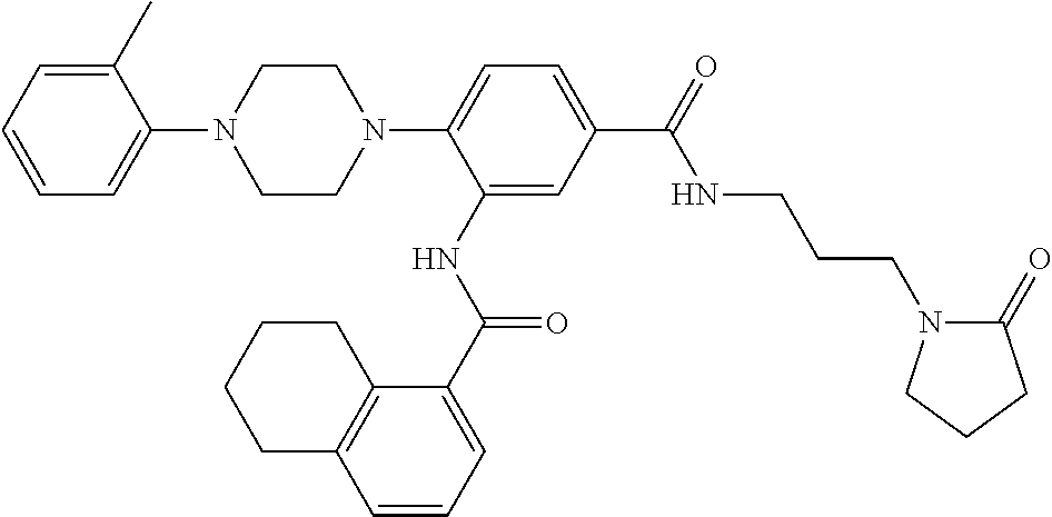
C1CN(C2=CC=C(C(=O)NCCCN3C(=O)CCC3)C=C2NC(C2=CC=CC3=C2CCCC3)=O)CCN1C1=CC=CC=C1C
